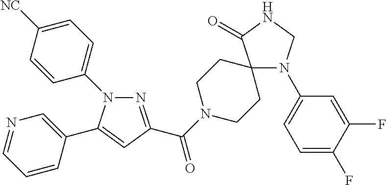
N1(C2=CC=C([NC])C=C2)N=C(C(N2CCC3(CC2)N(C2=CC=C(F)C(F)=C2)CNC3=O)=O)C=C1C1=CN=CC=C1
